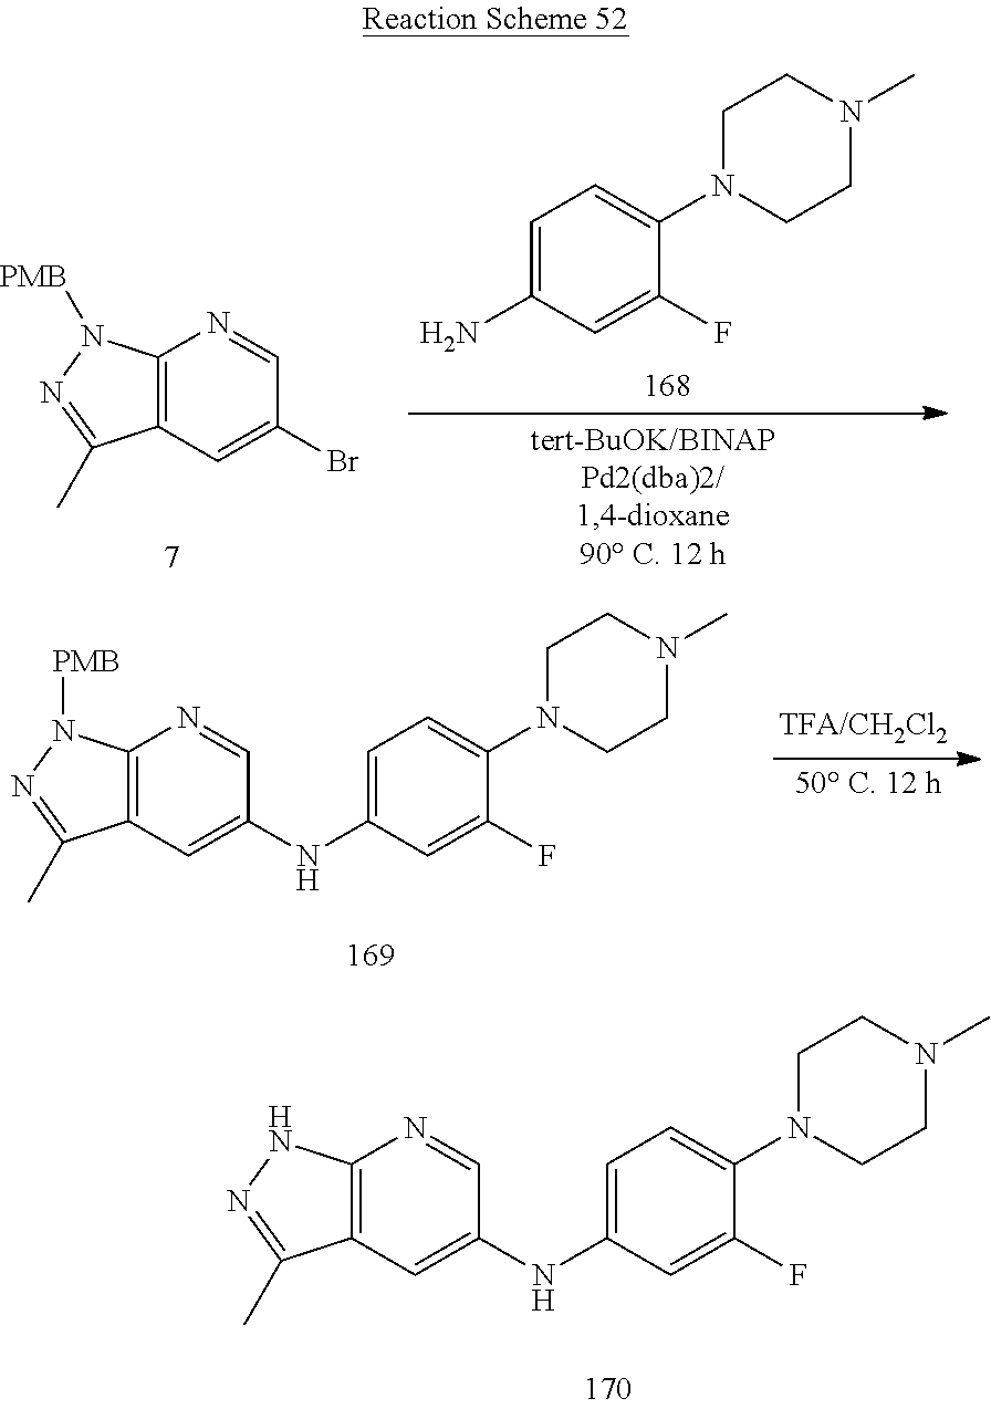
C12=C(C=C(NC3=CC=C(N4CCN(C)CC4)C(F)=C3)C=N1)C(C)=NN2.C12=C(C=C(Br)C=N1)C(C)=NN2[PMB].C1=C(N)C=C(F)C(N2CCN(C)CC2)=C1.C12=C(C=C(NC3=CC=C(N4CCN(C)CC4)C(F)=C3)C=N1)C(C)=NN2[PMB]
